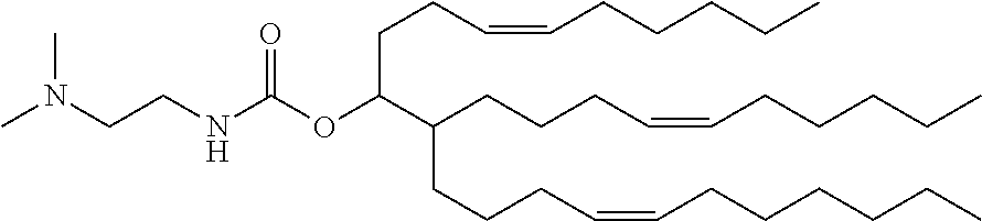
C(C(C(CCCC=CCCCCC)CCCC=CCCCCCC)OC(NCCN(C)C)=O)CC=CCCCCC
